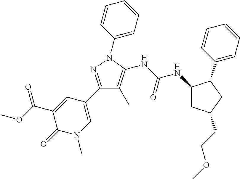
C1(C2=CN(C)C(=O)C(C(=O)OC)=C2)=NN(C2=CC=CC=C2)C(NC(NC2CC(CCOC)CC2C2=CC=CC=C2)=O)=C1C
